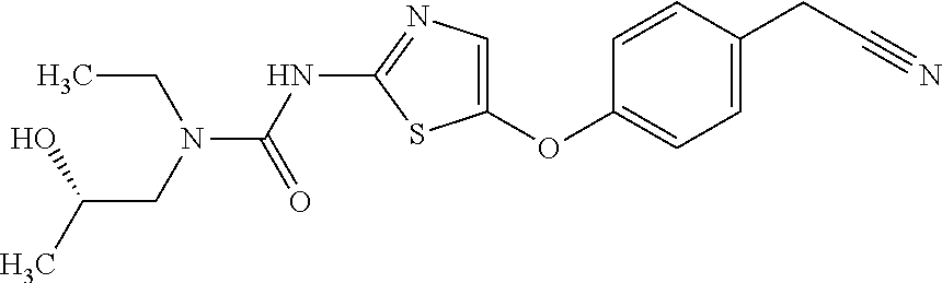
C1=CC(CC#N)=CC=C1OC1=CN=C(NC(=O)N(CC(C)O)CC)S1
